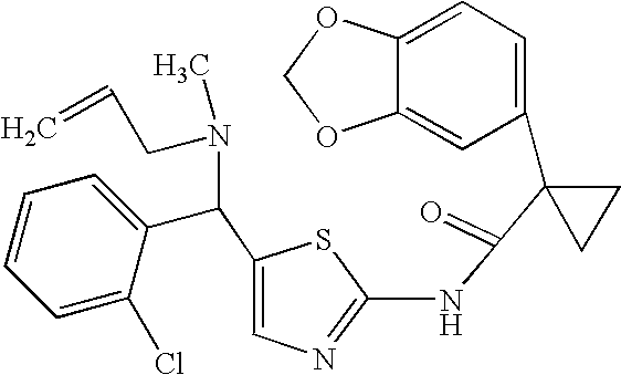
C1=C2C(=CC(C3(C(=O)NC4=NC=C(C(C5=CC=CC=C5Cl)N(CC=C)C)S4)CC3)=C1)OCO2
